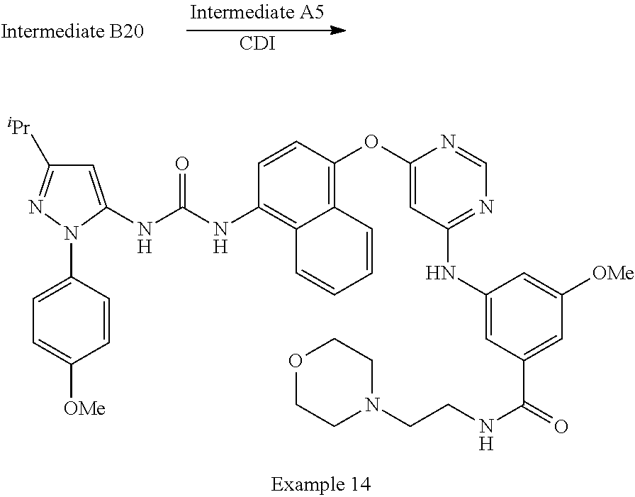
[CDI].C1=C(NC(NC2=C3C(=C(OC4=CC(NC5=CC(C(=O)NCCN6CCOCC6)=CC([OMe])=C5)=NC=N4)C=C2)C=CC=C3)=O)N(C2=CC=C([OMe])C=C2)N=C1[iPr]
